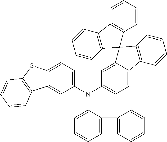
C12=CC(N(C3=CC=CC=C3C3=CC=CC=C3)C3=CC=C4C(=C3)C3(C5=C4C=CC=C5)C4=C(C=CC=C4)C4=C3C=CC=C4)=CC=C1SC1=C2C=CC=C1
